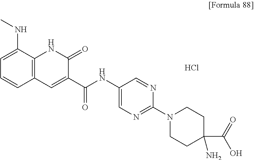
C1=C(NC)C2=C(C=C1)C=C(C(NC1=CN=C(N3CCC(N)(C(=O)O)CC3)N=C1)=O)C(=O)N2.Cl
